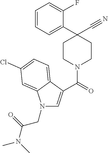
N1(CC(N(C)C)=O)C=C(C(=O)N2CCC(C3=CC=CC=C3F)(C#N)CC2)C2=CC=C(Cl)C=C12
